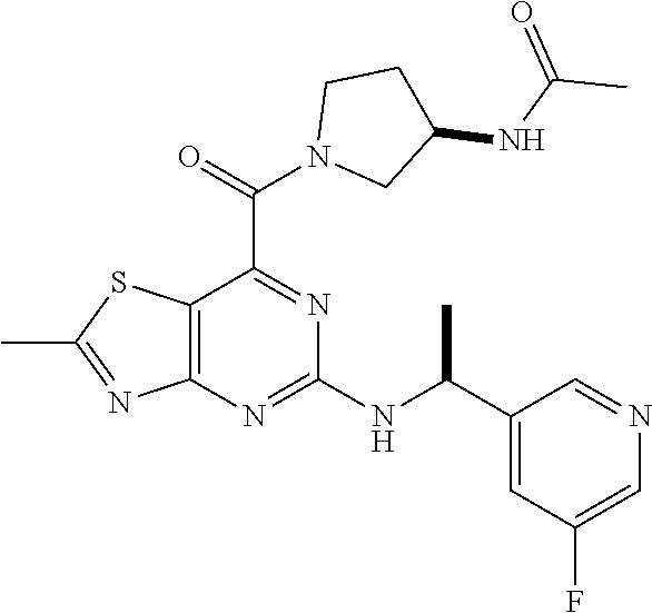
C12=C(N=C(NC(C3=CC(F)=CN=C3)C)N=C1C(=O)N1CC(NC(C)=O)CC1)N=C(C)S2
